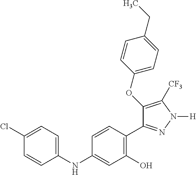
C1(NC2=CC=C(Cl)C=C2)=CC(O)=C(C2=NN([H])C([CF3])=C2OC2=CC=C(CC)C=C2)C=C1
